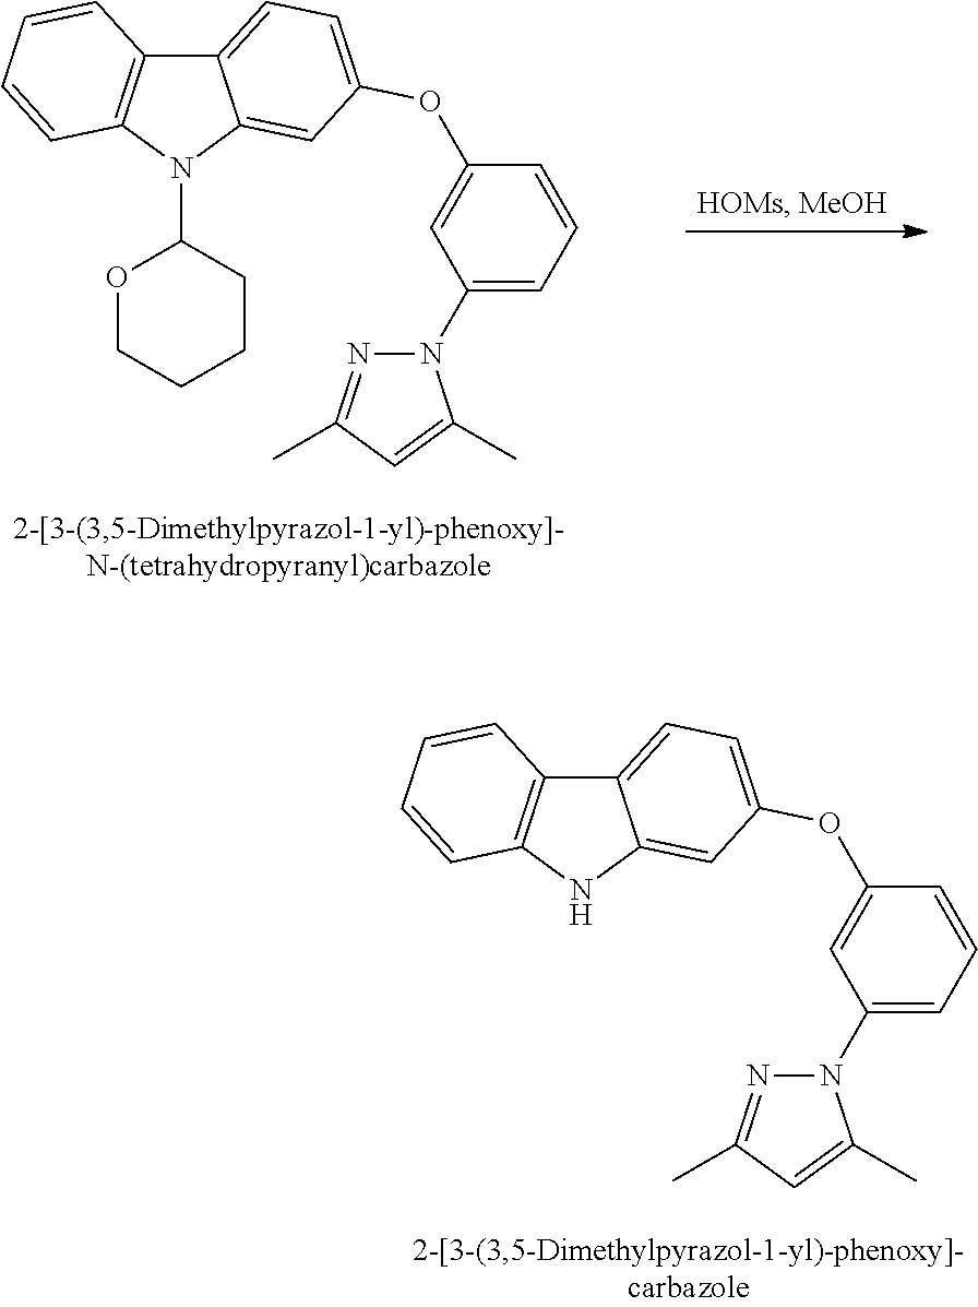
C12=CC=C(OC3=CC(N4N=C(C)C=C4C)=CC=C3)C=C1N(C1OCCCC1)C1=C2C=CC=C1.C12=CC=C(OC3=CC(N4N=C(C)C=C4C)=CC=C3)C=C1NC1=C2C=CC=C1
